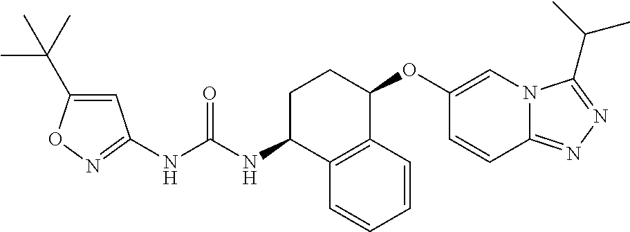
C1=C(C(C)(C)C)ON=C1NC(NC1C2=C(C(OC3=CN4C(=NN=C4C(C)C)C=C3)CC1)C=CC=C2)=O
